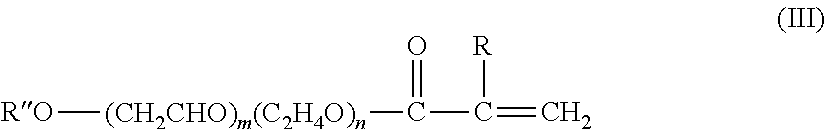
[RO][(CH2CHO)m(C2H4O)n]C(=O)C([R])=C
